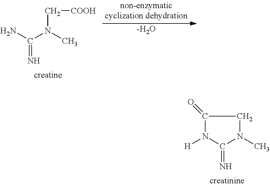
N=C(N)N(C)C[COOH].[-H2O].N=C1N([H])C(=O)CN1C
